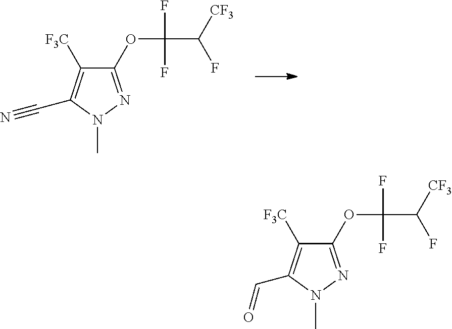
C1(OC(C([CF3])F)(F)F)=NN(C)C(C#N)=C1[F3C].C1(OC(C([CF3])F)(F)F)=NN(C)C(C=O)=C1[F3C]
